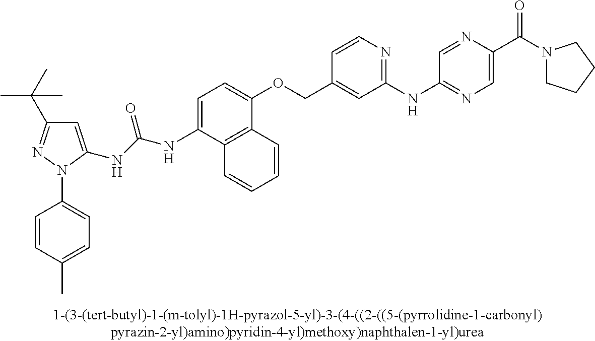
N(C(NC1=CC=C(OCC2=CC(NC3=NC=C(C(N4CCCC4)=O)N=C3)=NC=C2)C2=C1C=CC=C2)=O)C1=CC(C(C)(C)C)=NN1C1=CC=C(C)C=C1
